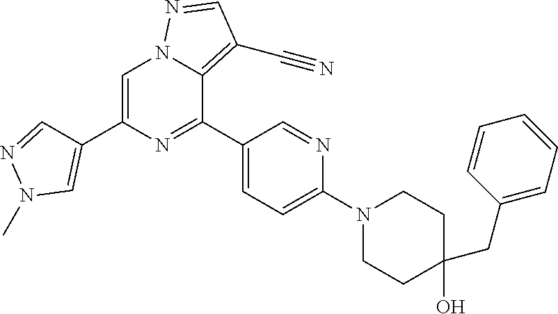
C1(O)(CC2=CC=CC=C2)CCN(C2=CC=C(C3=NC(C4=CN(C)N=C4)=CN4C3=C(C#N)C=N4)C=N2)CC1
